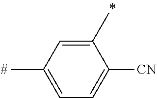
C1(C)=CC(C)=CC=C1[CN]
